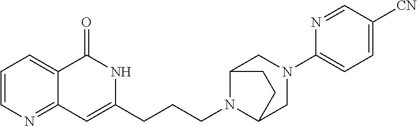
C1=CN=C2C(=C1)C(=O)NC(CCCN1C3CN(C4=CC=C([CN])C=N4)CC1CC3)=C2
